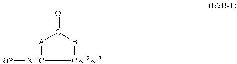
[CX12X13]1BC(=O)[A][X11C]1[Rf3]
